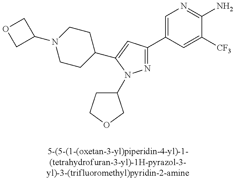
N1=C(C2=CN=C(N)C([CF3])=C2)C=C(C2CCN(C3COC3)CC2)N1C1CCOC1
